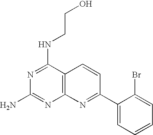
C12=C(C(NCCO)=NC(N)=N1)C=CC(C1=CC=CC=C1Br)=N2
